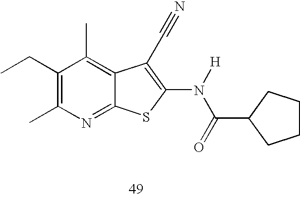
C1(CC)=C(C)N=C2C(=C1C)C(C#N)=C(N([H])C(=O)C1CCCC1)S2
